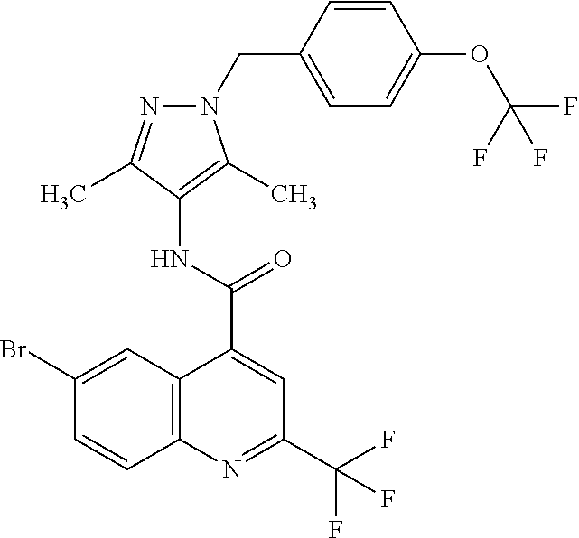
C12=C(N=C(C(F)(F)F)C=C1C(=O)NC1=C(C)N(CC3=CC=C(OC(F)(F)F)C=C3)N=C1C)C=CC(Br)=C2
